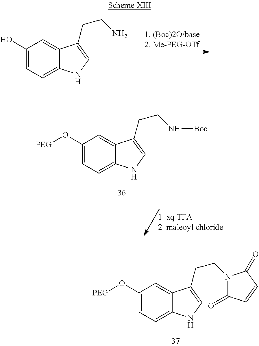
C1(O)=CC=C2C(=C1)C(CCN)=CN2.C1(O[PEG])=CC=C2C(=C1)C(CCN1C(=O)C=CC1=O)=CN2.C1(O[PEG])=CC=C2C(=C1)C(CCN[Boc])=CN2
